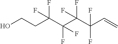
OCCC(C(C(C(C=C)(F)F)(F)F)(F)F)(F)F
